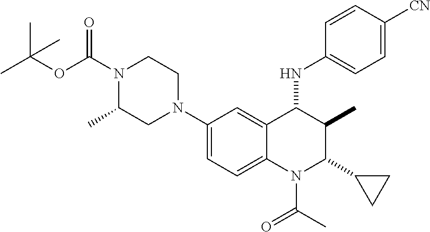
C1(N2CCN(C(OC(C)(C)C)=O)C(C)C2)=CC=C2C(=C1)C(NC1=CC=C([CN])C=C1)C(C)C(C1CC1)N2C(C)=O
